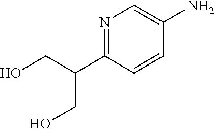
N1=C(C(CO)CO)C=CC(N)=C1
